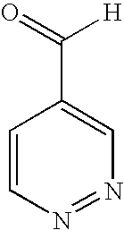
C1=CN=NC=C1C([H])=O
